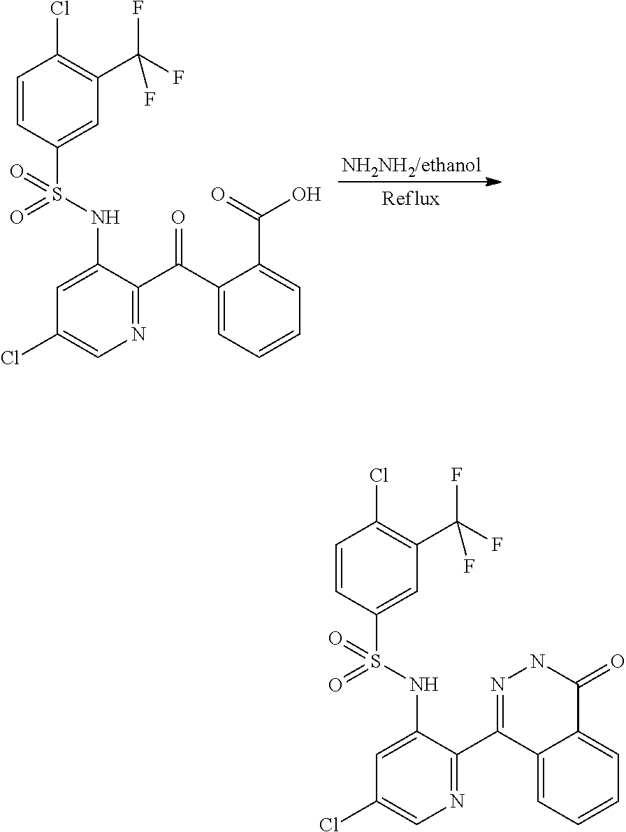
C1=C(NS(=O)(=O)C2=CC(C(F)(F)F)=C(Cl)C=C2)C(C(C2=CC=CC=C2C(=O)O)=O)=NC=C1Cl.[NH2NH2/ethanol].C1=C(NS(=O)(=O)C2=CC(C(F)(F)F)=C(Cl)C=C2)C(C2=NNC(=O)C3=CC=CC=C32)=NC=C1Cl
